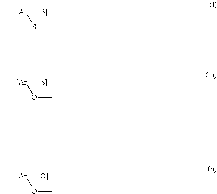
C[[Ar]([S]]C)SC.C[[Ar]([S]]C)OC.C[[Ar]([O]]C)OC
